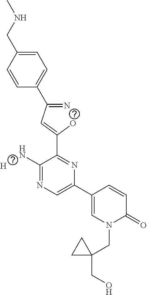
C1=CC(CNC)=CC=C1C(=N)C=C(O)C1=NC(C2=CN(CC3(CO)CC3)C(=O)C=C2)=CN=C1N.[H]
